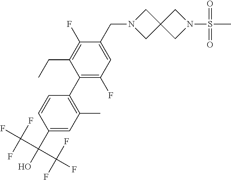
C1(C(O)(C(F)(F)F)C(F)(F)F)=CC(C)=C(C2=C(F)C=C(CN3CC4(C3)CN(S(C)(=O)=O)C4)C(F)=C2CC)C=C1
